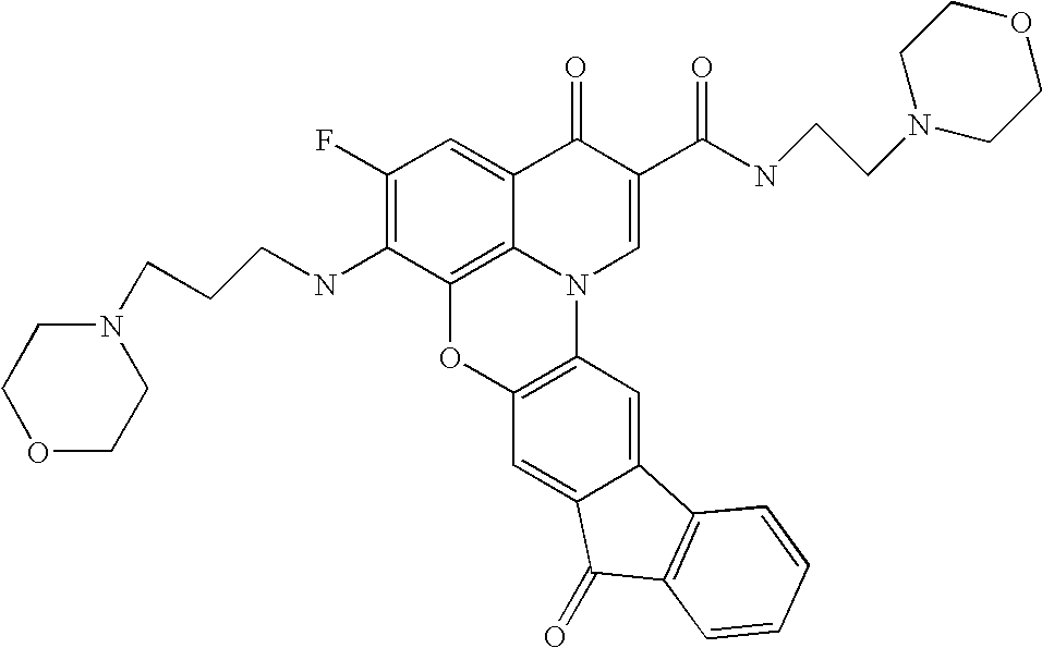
C1(F)=C(NCCCN2CCOCC2)C2=C3C(=C1)C(=O)C(C(NCCN1CCOCC1)=O)=CN3C1=C(O2)C=C2C(=C1)C1=C(C2=O)C=CC=C1
